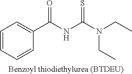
C1=CC=CC(C(NC(N(CC)CC)=S)=O)=C1
